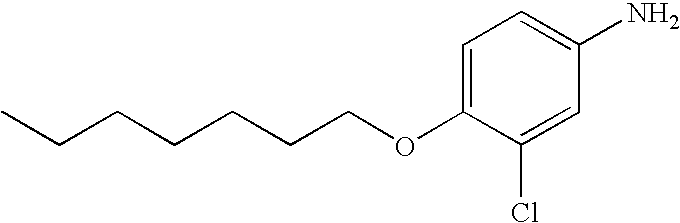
C1=C(OCCCCCCC)C(Cl)=CC(N)=C1
